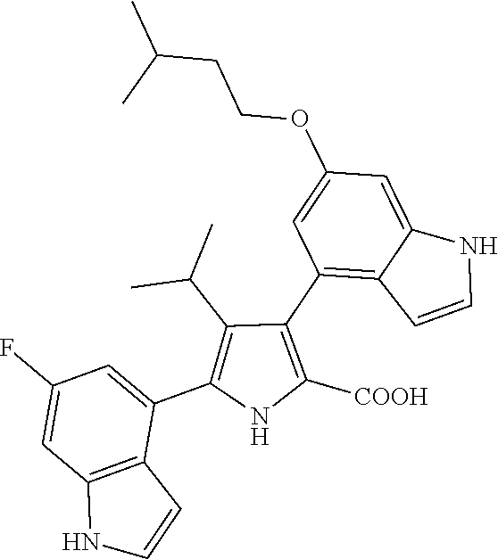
C1(C2=C3C(=CC(OCCC(C)C)=C2)NC=C3)=C([COOH])NC(C2=CC(F)=CC3=C2C=CN3)=C1C(C)C
